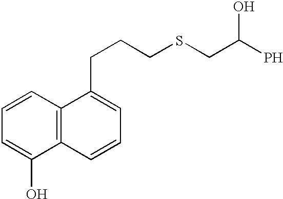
C1=C(O)C2=C(C=C1)C(CCCSCC(P)O)=CC=C2
